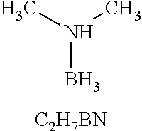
CN(B)C.[C2H7BN]
